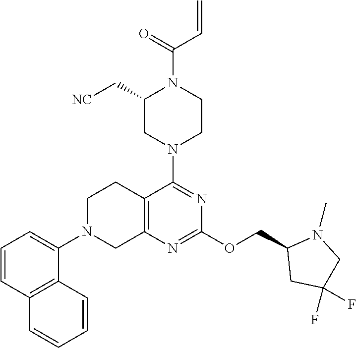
C12=C(N=C(OCC3CC(F)(F)CN3C)N=C1N1CCN(C(C=C)=O)C(C[NC])C1)CN(C1=CC=CC3=C1C=CC=C3)CC2
